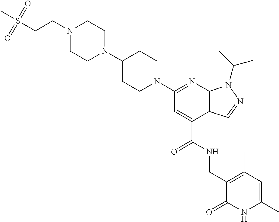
C(C1=CC(N2CCC(N3CCN(CCS(C)(=O)=O)CC3)CC2)=NC2=C1C=NN2C(C)C)(NCC1=C(C)C=C(C)NC1=O)=O
